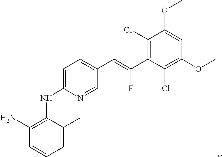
C1(N)=C(NC2=CC=C(C=C(C3=C(Cl)C(OC)=CC(OC)=C3Cl)F)C=N2)C(C)=CC=C1
